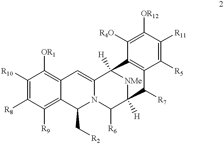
C1([R10])=C([R8])C([R9])=C2C(=C1[OR1])C=C1N(C2C[R2])C([R6])C2([H])[NMe]C1([H])C1=C(C2[R7])C([R5])=C([R11])C([OR12])=C1[R4O]
